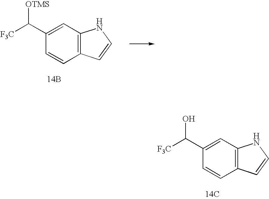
C1(C([F3C])O)=CC2=C(C=C1)C=CN2.[14C].C1(C([F3C])[OTMS])=CC2=C(C=C1)C=CN2.[14B]
